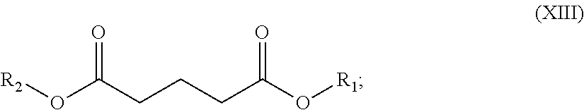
[R2]OC(=O)CCCC(O[R1])=O
